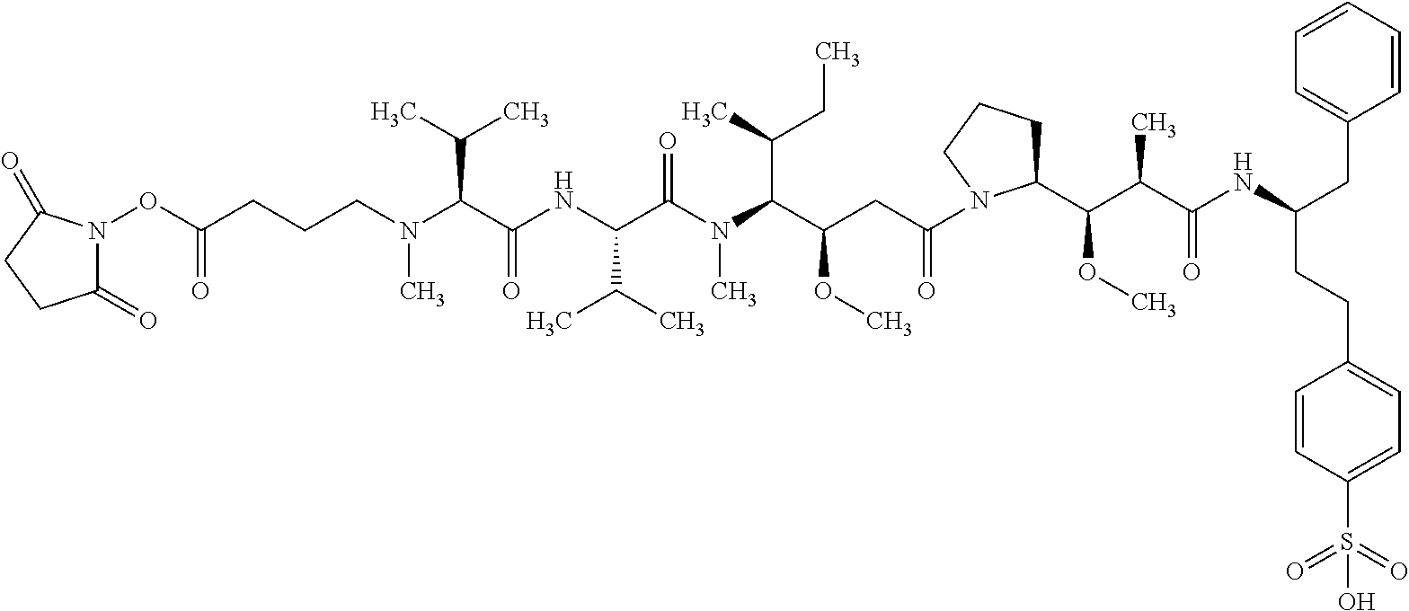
C(CCCN(C(C(NC(C(N(C(C(CC(=O)N1C(C(C(C(NC(CC2=CC=CC=C2)CCC2=CC=C(S(=O)(=O)O)C=C2)=O)C)OC)CCC1)OC)C(C)CC)C)=O)C(C)C)=O)C(C)C)C)(ON1C(=O)CCC1=O)=O
